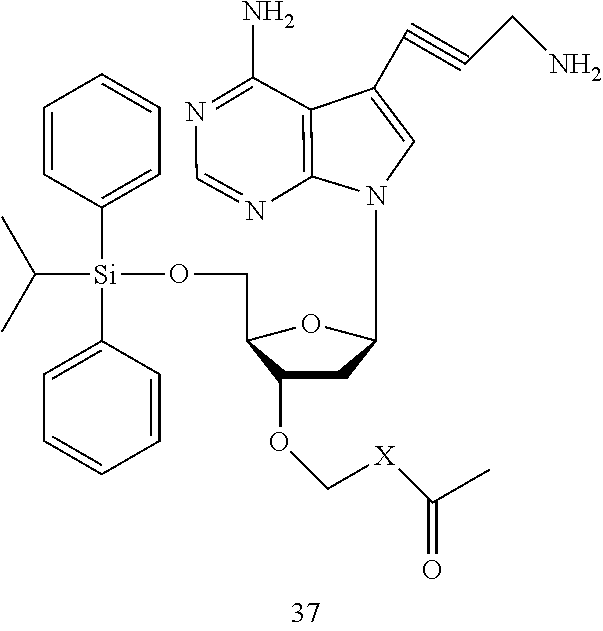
O(CC1OC(N2C=C(C#CCN)C3=C2N=CN=C3N)CC1OC[X]C(C)=O)[Si](C1=CC=CC=C1)(C1=CC=CC=C1)C(C)C
